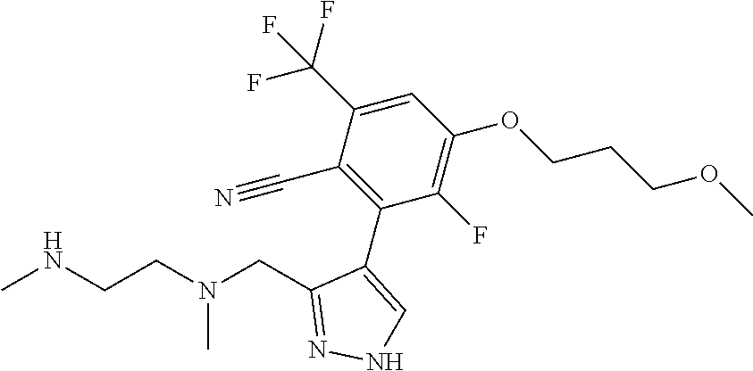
CNCCN(CC1=NNC=C1C1=C(C#N)C(C(F)(F)F)=CC(OCCCOC)=C1F)C
